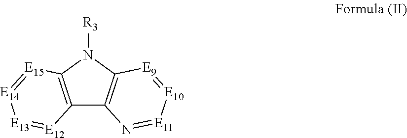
C12=C(N([R3])C3=C1N=[E11][E10]=[E9]3)[E15]=[E14][E13]=[E12]2
